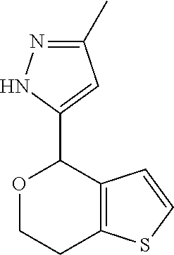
C12=C(C=CS1)C(C1=CC(C)=NN1)OCC2
